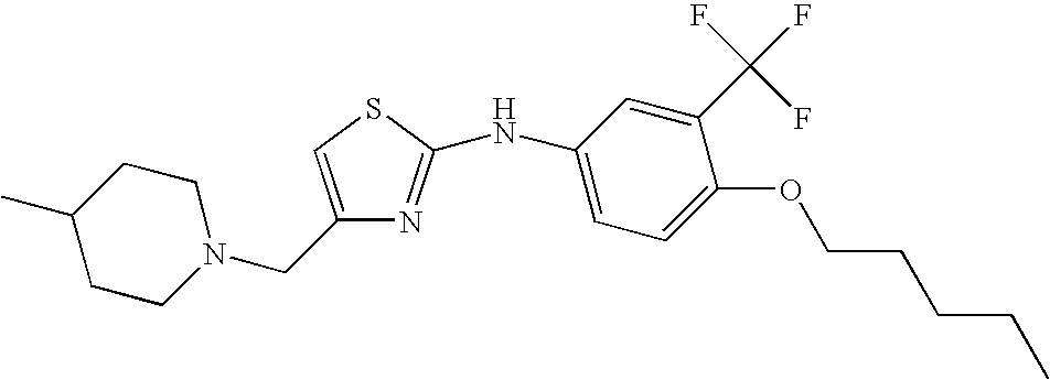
C1(CN2CCC(C)CC2)=CSC(NC2=CC=C(OCCCCC)C(C(F)(F)F)=C2)=N1
